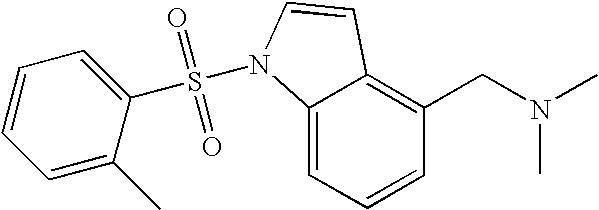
C1=CC=C2C(=C1CN(C)C)C=CN2S(C1=CC=CC=C1C)(=O)=O
